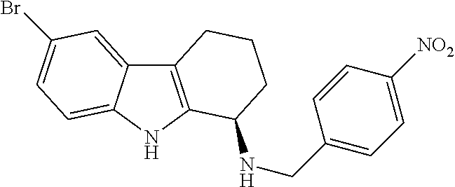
C12=C(NC3=CC=C(Br)C=C13)C(NCC1=CC=C([NO2])C=C1)CCC2
